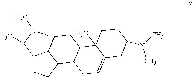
C12C(C)N(C)CC13C(CC2)C1C(CC3)C2(C)C(=CC1)CC(N(C)C)CC2
